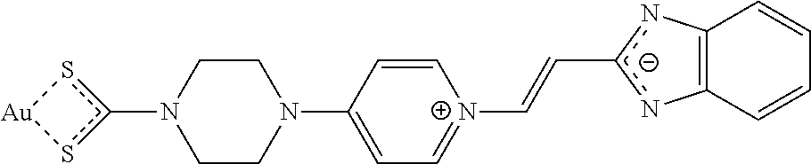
N1(c2s[Au]s2)CCN(C2=CC=[N+](C=Cc3nC4=C(n3)C=CC=C4)C=C2)CC1
